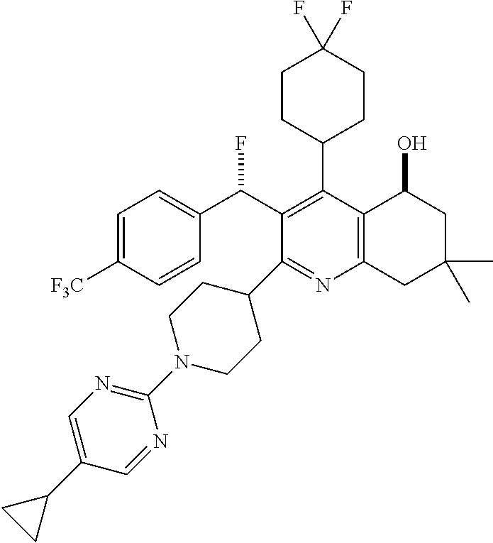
C1=C([F3C])C=CC(C(C2=C(C3CCC(F)(F)CC3)C3=C(N=C2C2CCN(C4=NC=C(C5CC5)C=N4)CC2)CC(C)(C)CC3O)F)=C1
